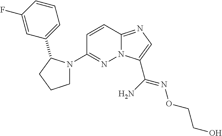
N12C(=NC=C1C(N)=NOCCO)C=CC(N1CCCC1C1=CC=CC(F)=C1)=N2
